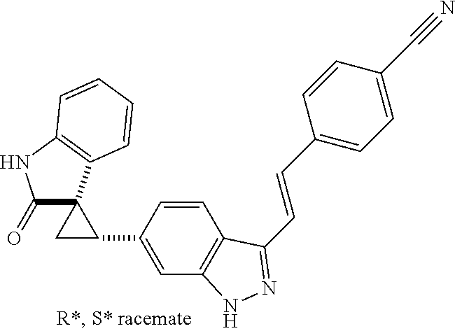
C1(=O)C2(C3=C(N1)C=CC=C3)CC2C1=CC2=C(C=C1)C(C=CC1=CC=C(C#N)C=C1)=NN2
